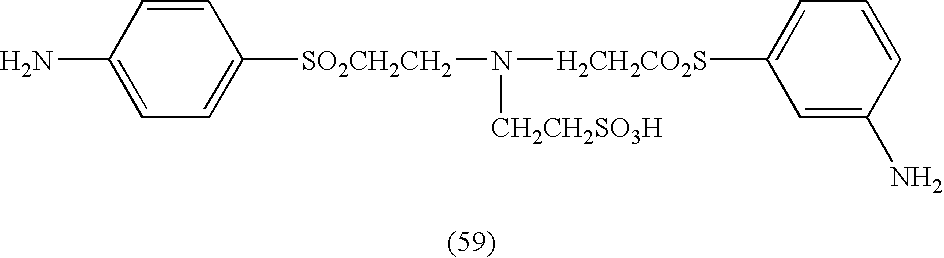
NC1=CC=C([SO2CH2CH2]N([H2CH2CO2S]C2=CC=CC(N)=C2)[CH2CH2SO3H])C=C1
